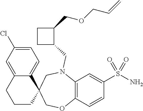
C12=CC(Cl)=CC=C1C1(CCC2)COC2=C(N(CC3C(COCC=C)CC3)C1)C=C(S(N)(=O)=O)C=C2
